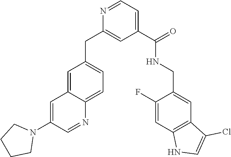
C1=C2C(=CC=C1CC1=CC(C(NCC3=CC4=C(C=C3F)NC=C4Cl)=O)=CC=N1)N=CC(N1CCCC1)=C2
